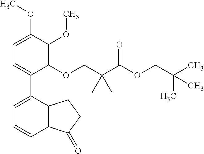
C1=C(OC)C(OC)=C(OCC2(C(OCC(C)(C)C)=O)CC2)C(C2=CC=CC3=C2CCC3=O)=C1
